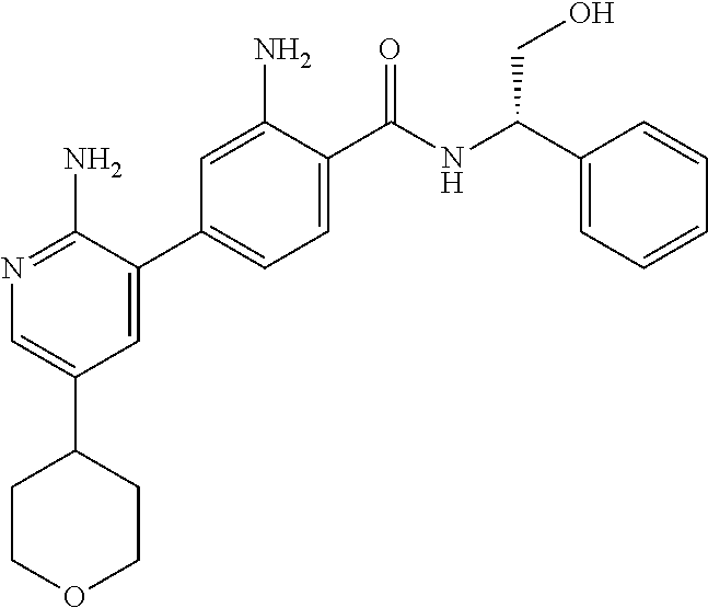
N1=C(N)C(C2=CC=C(C([NH]C(C3=CC=CC=C3)CO)=O)C(N)=C2)=CC(C2CCOCC2)=C1
